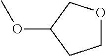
C1OCC(OC)C1
